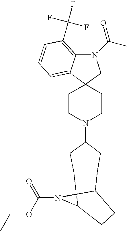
C1CN(C2CCC3N(C(OCC)=O)C(CC2)CC3)CCC12CN(C(C)=O)C1=C(C(F)(F)F)C=CC=C21
